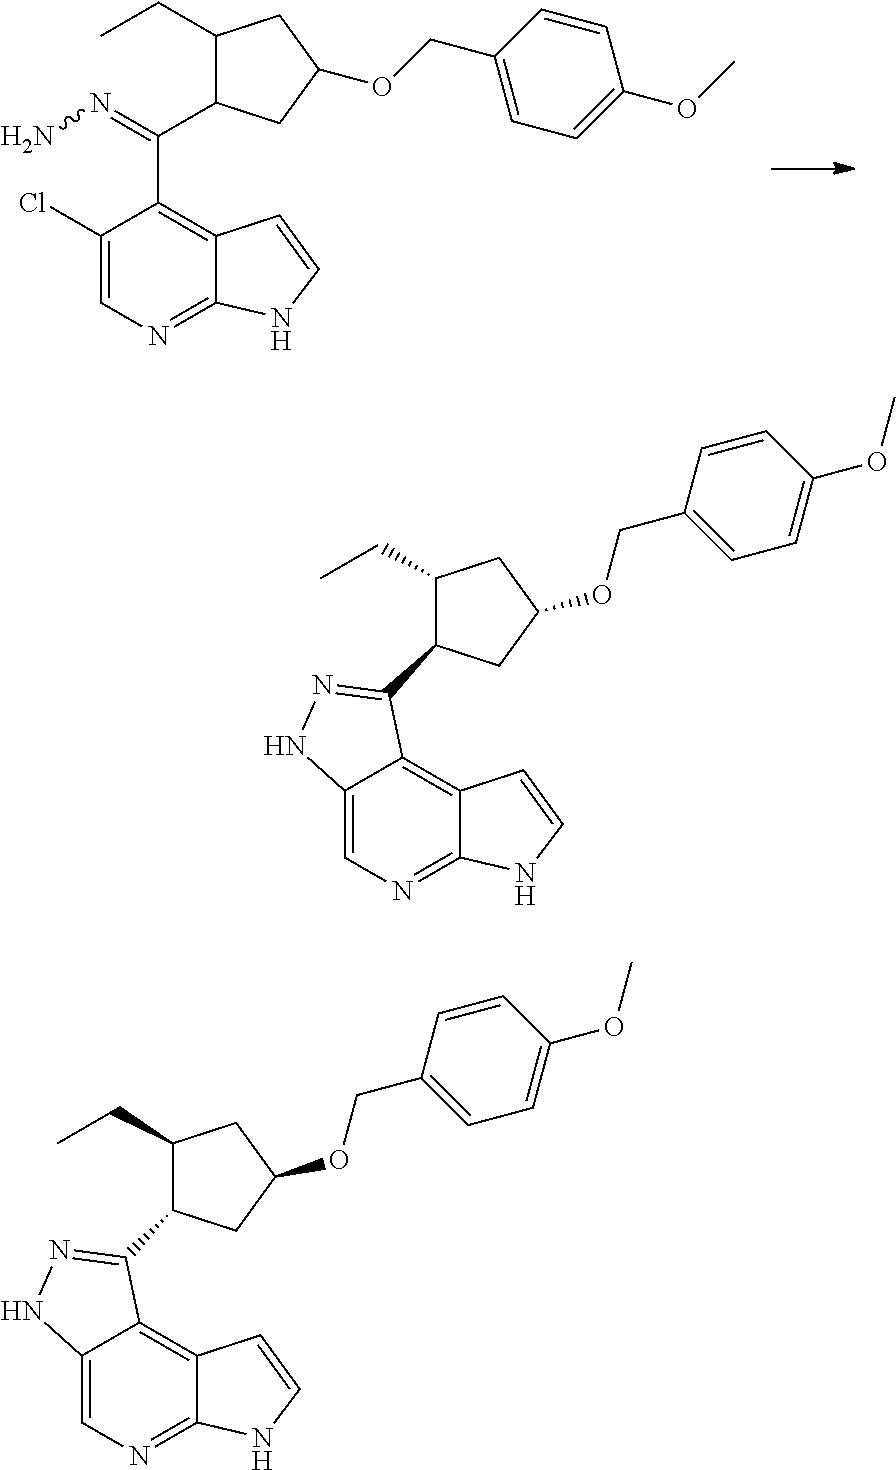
C(C1C(CC)CC(OCC2=CC=C(OC)C=C2)C1)(=NN)C1=C2C(=NC=C1Cl)NC=C2.C1(CC)C(C2=NNC3=CN=C4C(=C32)C=CN4)CC(OCC2=CC=C(OC)C=C2)C1.C1(CC)C(C2=NNC3=CN=C4C(=C32)C=CN4)CC(OCC2=CC=C(OC)C=C2)C1
